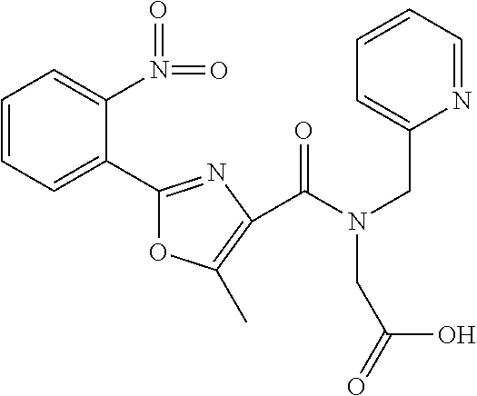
C1=CC=C(C2=NC(C(=O)N(CC(O)=O)CC3=CC=CC=N3)=C(C)O2)C(N(=O)=O)=C1
